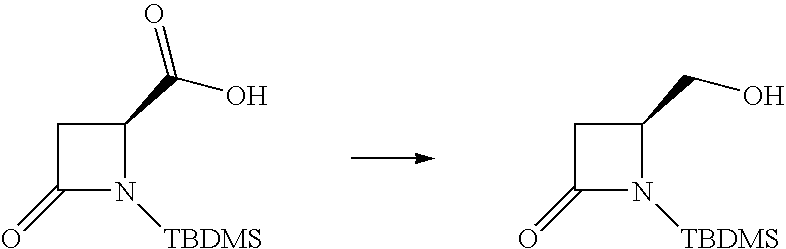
C1(C(O)=O)CC(=O)N1[TBDMS].C1(CO)CC(=O)N1[TBDMS]
